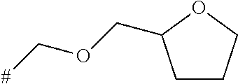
C1CCOC1COC[#]
